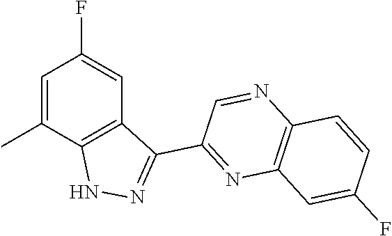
C1=C(C)C2=C(C=C1F)C(C1=NC3=C(N=C1)C=CC(F)=C3)=NN2
